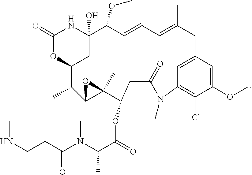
N(CCC(N(C(C(=O)OC1C2(C)OC2C(C)C2OC(=O)NC(O)(C2)C(OC)C=CC=C(C)CC2=CC(=C(Cl)C(OC)=C2)N(C)C(=O)C1)C)C)=O)C
